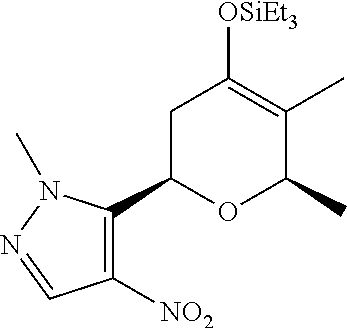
C1C(C2=C([NO2])C=NN2C)OC(C)C(C)=C1[OSiEt3]
